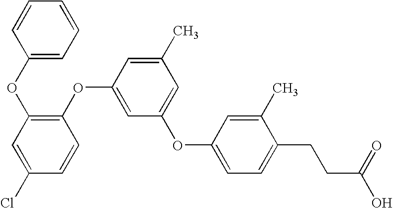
C1(OC2=C(OC3=CC(OC4=CC=C(CCC(O)=O)C(C)=C4)=CC(C)=C3)C=CC(Cl)=C2)=CC=CC=C1
